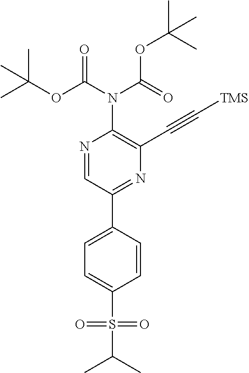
N1=CC(C2=CC=C(S(C(C)C)(=O)=O)C=C2)=NC(C#C[TMS])=C1N(C(=O)OC(C)(C)C)C(=O)OC(C)(C)C
